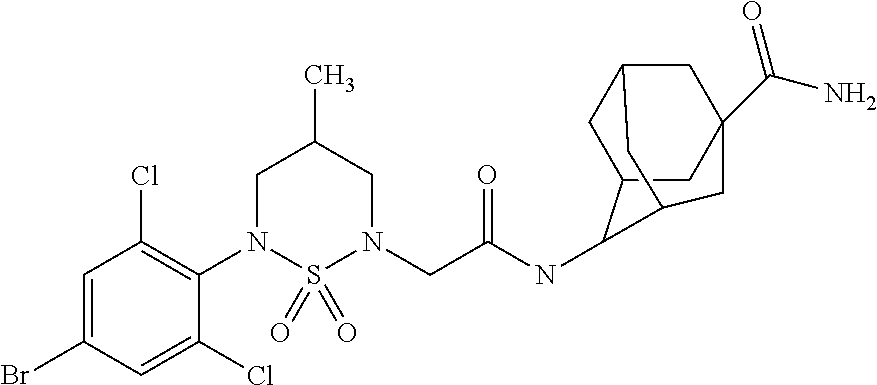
C1=C(Br)C=C(Cl)C(N2S(=O)(=O)N(CC(NC3C4CC5CC(C(=O)N)(CC3C5)C4)=O)CC(C)C2)=C1Cl
